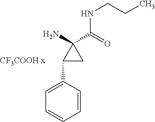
C1(C2=CC=CC=C2)CC1(C(=O)NCCC)N
